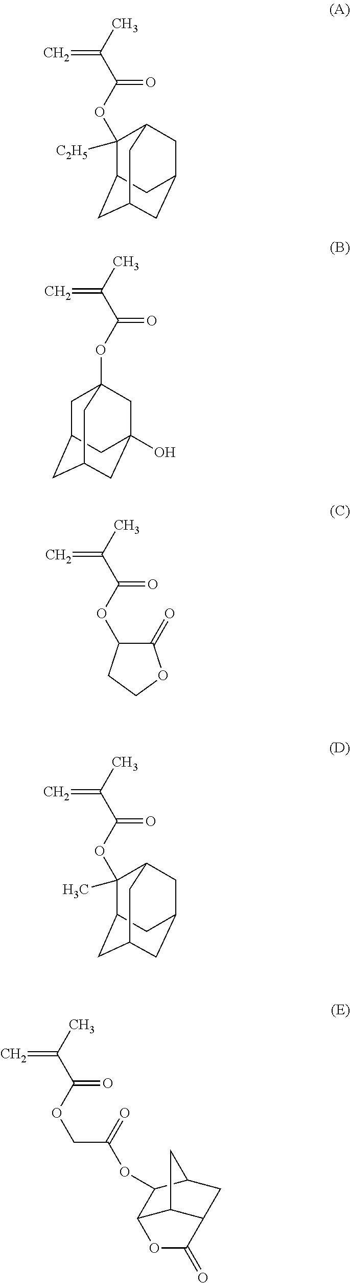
C1(OC(C(C)=C)=O)([C2H5])C2CC3CC(CC1C3)C2.C1C2CC3CC(O)(CC1(OC(C(C)=C)=O)C3)C2.O(C(C(C)=C)=O)C1C(=O)OCC1.C1(OC(C(C)=C)=O)(C)C2CC3CC(CC1C3)C2.C(OC(C(C)=C)=O)C(OC1C2C3C(CC1C3)C(=O)O2)=O
